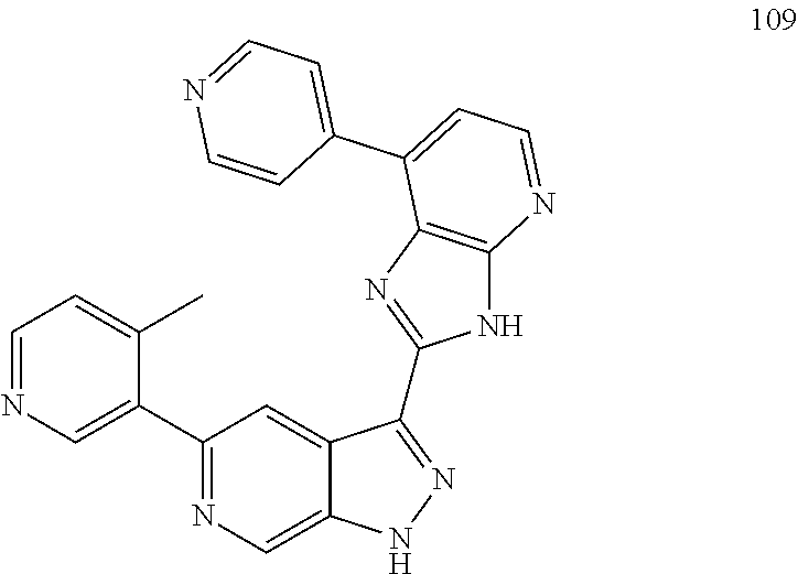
C1=NC=C(C2=NC=C3C(=C2)C(C2=NC4=C(N2)N=CC=C4C2=CC=NC=C2)=NN3)C(C)=C1
